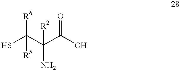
SC(C(C(O)=O)([R2])N)([R6])[R5]
